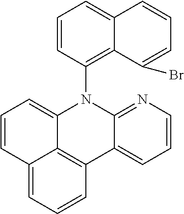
C1=CC2=CC=CC3=C2C(=C1)N(C1=C2C(=CC=C1)C=CC=C2Br)C1=NC=CC=C31
